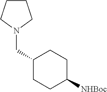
C1(CN2CCCC2)CCC([NHBoc])CC1
